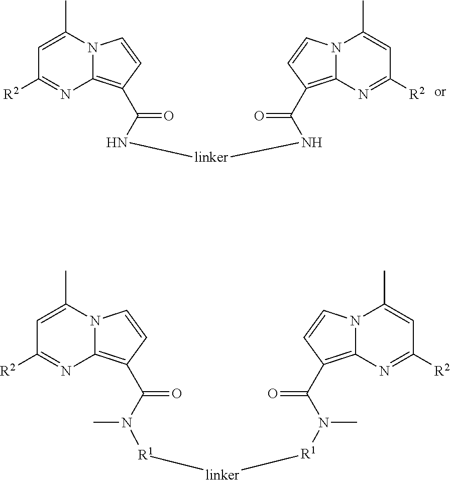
N12C(=C(C(N[linker]NC(C3=C4N(C=C3)C(C)=CC([R2])=N4)=O)=O)C=C1)N=C([R2])C=C2C.N12C(=C(C(N(C)[R1][linker][R1]N(C(C3=C4N(C=C3)C(C)=CC([R2])=N4)=O)C)=O)C=C1)N=C([R2])C=C2C
